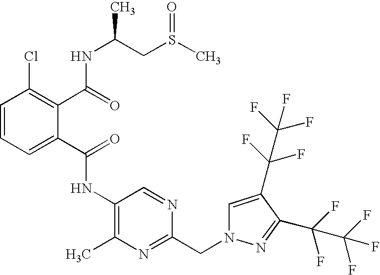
C1=CC=C(C(=O)NC2=C(C)N=C(CN3C=C(C(F)(F)C(F)(F)F)C(C(F)(F)C(F)(F)F)=N3)N=C2)C(C(=O)NC(CS(C)=O)C)=C1Cl
